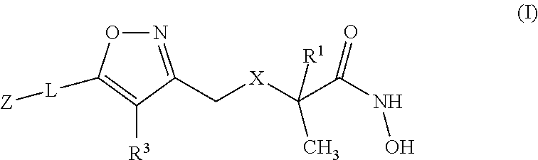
N1=C(C[X]C(C(NO)=O)([R1])C)C([R3])=C([L][Z])O1
